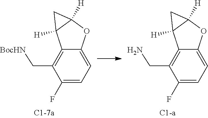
C12=CC=C(F)C(C[BocHN])=C1C1([H])CC1([H])O2.C12=CC=C(F)C(CN)=C1C1([H])CC1([H])O2
